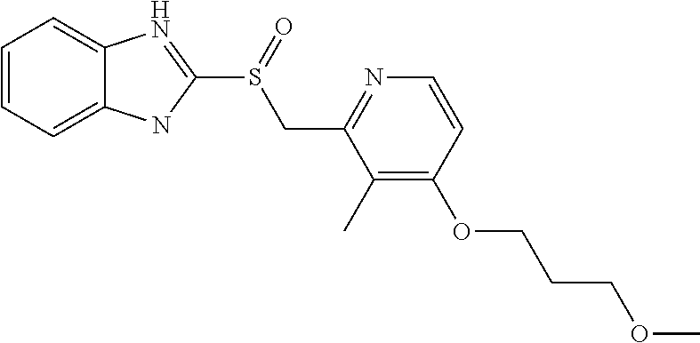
C12=CC=CC=C1NC(S(CC1=NC=CC(OCCCOC)=C1C)=O)=N2
